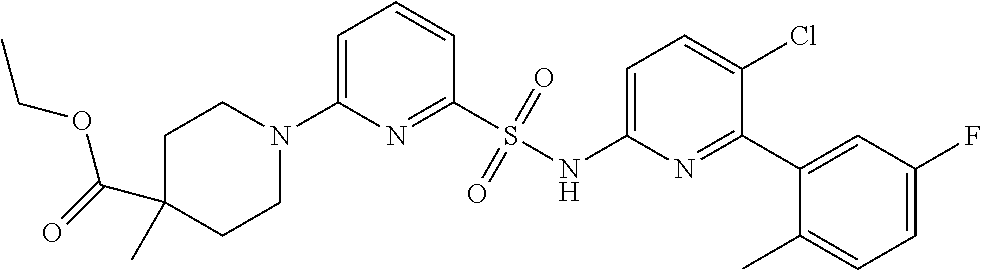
C1C(C(=O)OCC)(C)CCN(C2=CC=CC(S(NC3=CC=C(Cl)C(C4=CC(F)=CC=C4C)=N3)(=O)=O)=N2)C1
